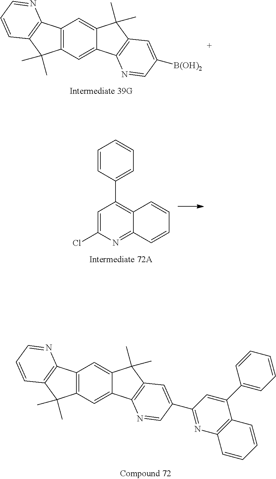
C12=C(C=C3C(=C1)C(C)(C)C1=C3N=CC([B(OH)2])=C1)C(C)(C)C1=C2N=CC=C1.C12=C(C=C3C(=C1)C(C)(C)C1=C3N=CC(C3=NC4=C(C(C5=CC=CC=C5)=C3)C=CC=C4)=C1)C(C)(C)C1=C2N=CC=C1.C1=CC(C2=C3C(=NC(Cl)=C2)C=CC=C3)=CC=C1
